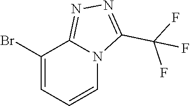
C1(Br)=CC=CN2C1=NN=C2C(F)(F)F
